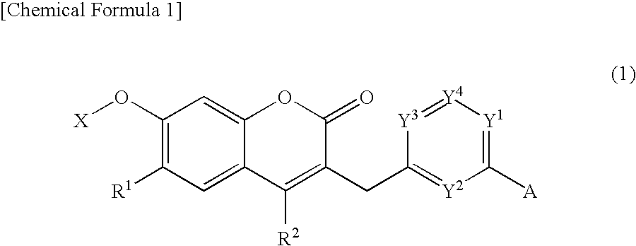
C1(O[X])=C([R1])C=C2C(=C1)OC(=O)C(CC1=[Y2]C([A])=[Y1][Y4]=[Y3]1)=C2[R2]
